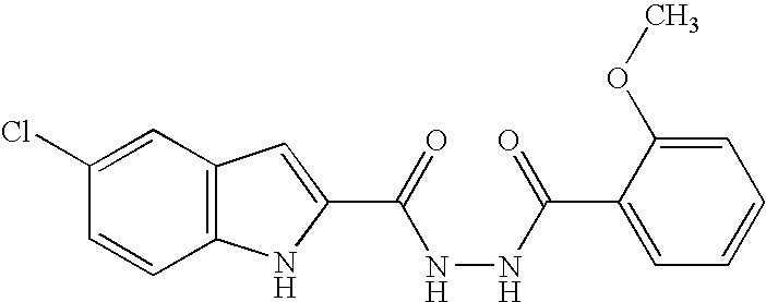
C12=C(C=C(Cl)C=C1)C=C(C(=O)NNC(C1=CC=CC=C1OC)=O)N2
